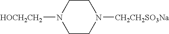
N1([HOCH2CH2])CCN([CH2CH2SO3Na])CC1
